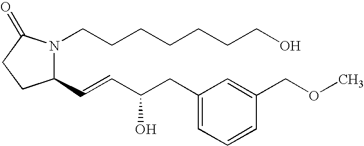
N1(CCCCCCCO)C(C=CC(CC2=CC=CC(COC)=C2)O)CCC1=O
